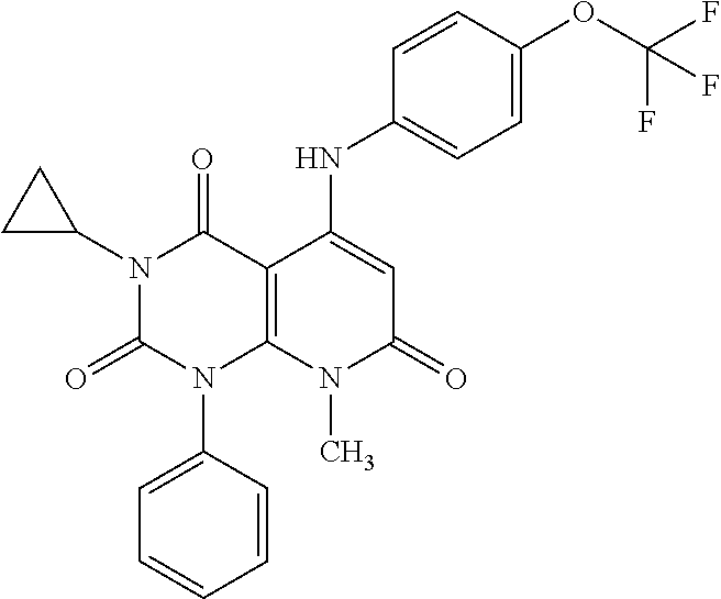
C1(NC2=CC(=O)N(C)C3=C2C(=O)N(C2CC2)C(=O)N3C2=CC=CC=C2)=CC=C(OC(F)(F)F)C=C1
